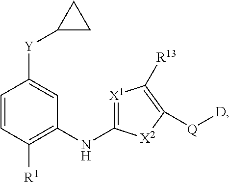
C1=CC([R1])=C(NC2=[X1]C([R13])=C([Q][D])[X2]2)C=C1[Y]C1CC1
